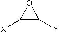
C1([X])C([Y])O1
